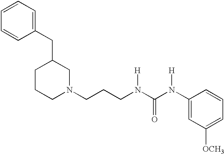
C1=CC=C(CC2CCCN(CCCN(C(N(C3=CC([OCH3])=CC=C3)[H])=O)[H])C2)C=C1
